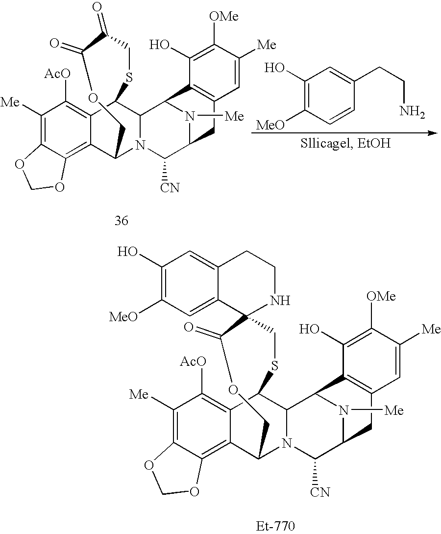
C12=C3C(=C([Me])C([AcO])=C1C1C4N(C2COC(=O)C2(CS1)NCCC1=CC(O)=C([MeO])C=C21)C([CN])C1N([Me])C4C2=C(C1)C=C([Me])C([OMe])=C2O)OCO3.C12=C3C(=C([Me])C([AcO])=C1C1C4N(C2COC(=O)C(=O)CS1)C([CN])C1N([Me])C4C2=C(C1)C=C([Me])C([OMe])=C2O)OCO3.C1(O)=C([MeO])C=CC(CCN)=C1
